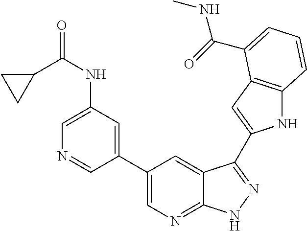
C1(C2=CN=C3C(=C2)C(C2=CC4=C(N2)C=CC=C4C(=O)NC)=NN3)=CC(NC(=O)C2CC2)=CN=C1
